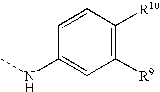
C1=CC([R10])=C([R9])C=C1NC
